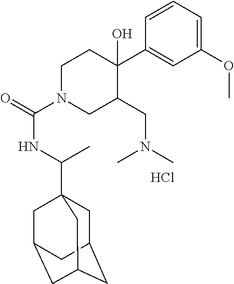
Cl.C1=CC(C2(O)CCN(C(NC(C)C34CC5CC(CC(C3)C5)C4)=O)CC2CN(C)C)=CC(OC)=C1
